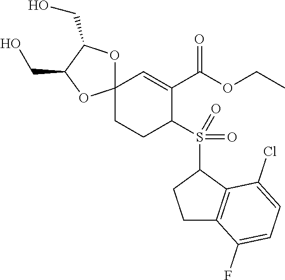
C12(CCC(S(C3CCC4=C3C(Cl)=CC=C4F)(=O)=O)C(C(OCC)=O)=C1)OC(CO)C(CO)O2
